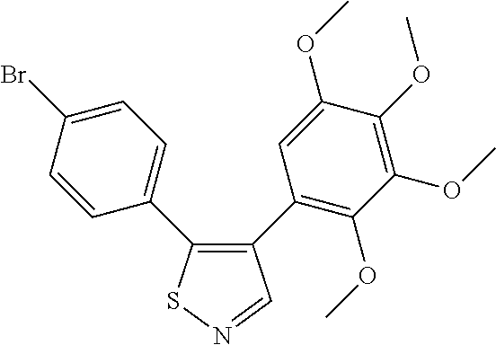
C1=CC(C2=C(C3=C(OC)C(OC)=C(OC)C(OC)=C3)C=NS2)=CC=C1Br
